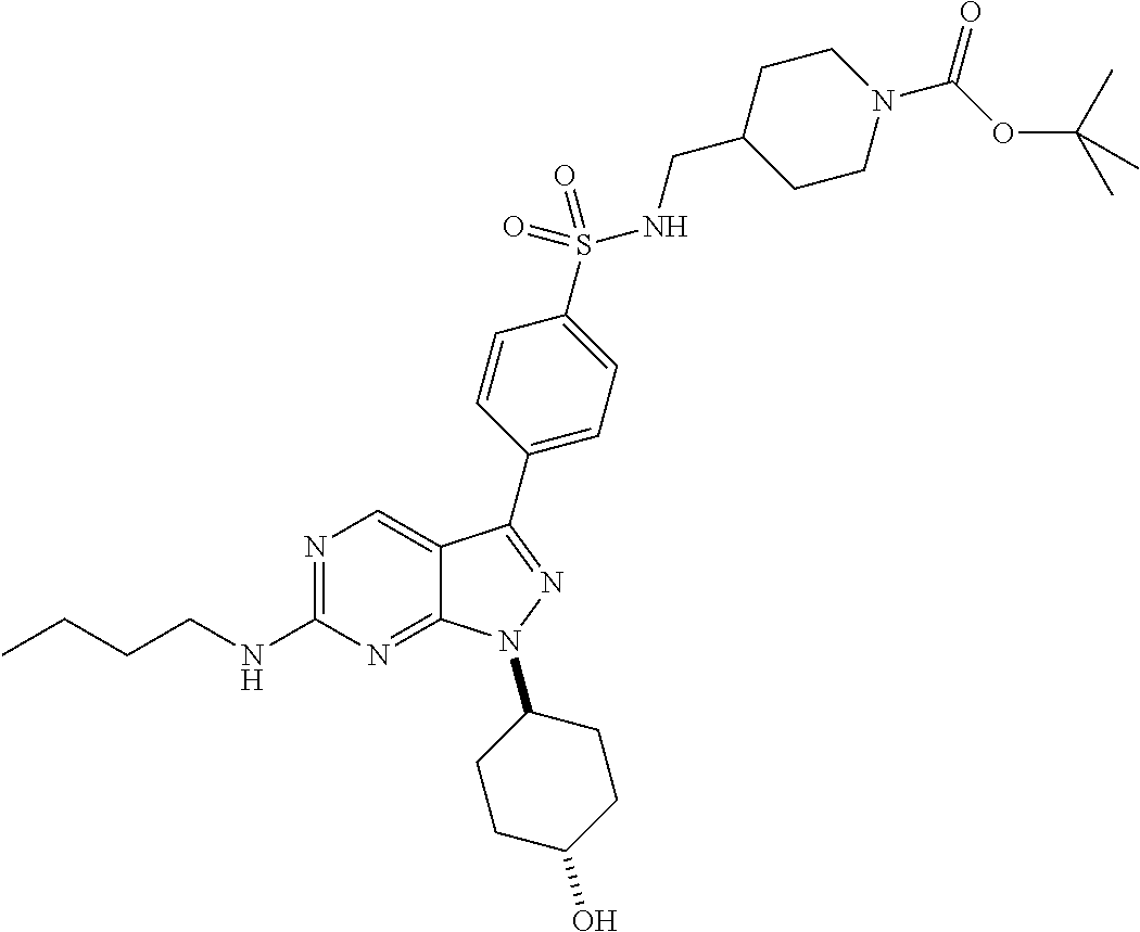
N1=C(NCCCC)N=C2C(=C1)C(C1=CC=C(S(NCC3CCN(C(=O)OC(C)(C)C)CC3)(=O)=O)C=C1)=NN2C1CCC(O)CC1
